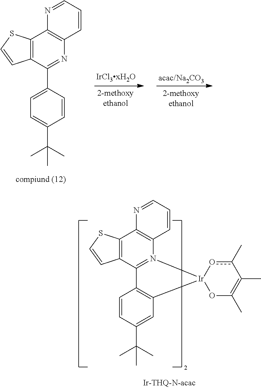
C12=C(C=C(C(C)(C)C)C=C1)[Ir]1(N3=C2C2=C(C4=C3C=CC=N4)SC=C2)oc(C)C(C)=C(C)O1.C1(C2=NC3=C(C4=C2C=CS4)N=CC=C3)=CC=C(C(C)(C)C)C=C1
